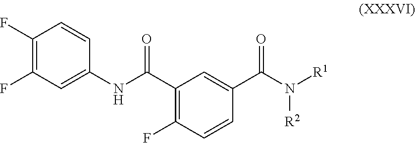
C1(C(NC2=CC(F)=C(F)C=C2)=O)=C(F)C=CC(C(N([R1])[R2])=O)=C1
